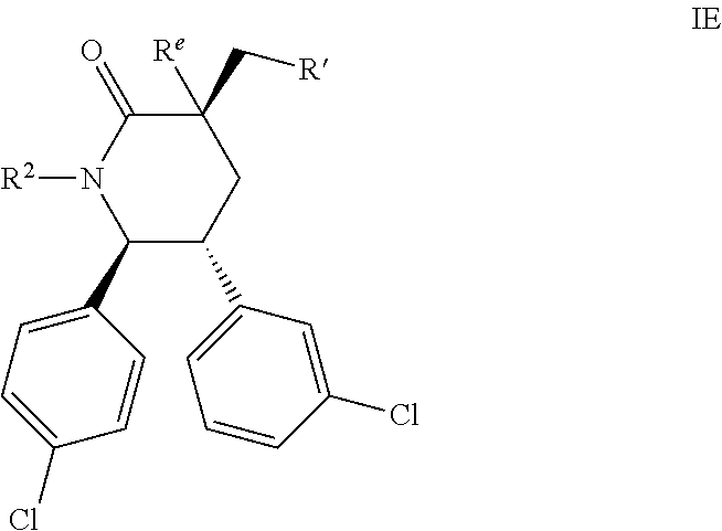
C1(C2=CC=C(Cl)C=C2)C(C2=CC=CC(Cl)=C2)CC(C[R])([Re])C(=O)N1[R2]
